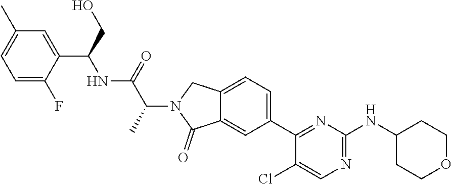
C12=CC(C3=NC(NC4CCOCC4)=NC=C3Cl)=CC=C1CN(C(C(NC(C1=CC(C)=CC=C1F)CO)=O)C)C2=O
